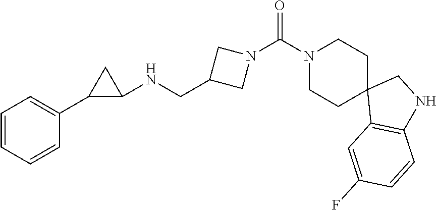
C1CC2(CCN1C(N1CC(CNC3CC3C3=CC=CC=C3)C1)=O)C1=C(NC2)C=CC(F)=C1
